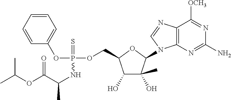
C1=CC=CC=C1OP(NC(C(OC(C)C)=O)C)(OCC1C(O)C(C)(O)C(N2C3=C(C([OCH3])=NC(N)=N3)N=C2)O1)=S
